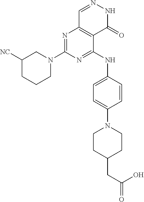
C1N(C2=NC3=C(C(NC4=CC=C(N5CCC(CC(=O)O)CC5)C=C4)=N2)C(=O)NN=C3)CC([NC])CC1
